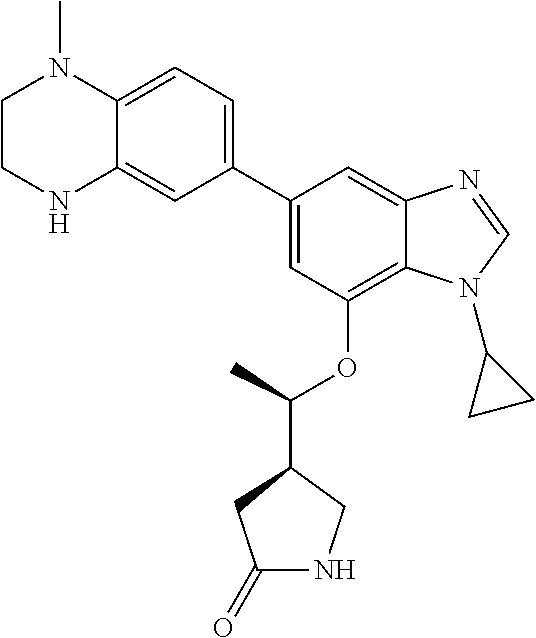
C1(C2=CC=C3C(=C2)NCCN3C)=CC(OC(C2CC(=O)NC2)C)=C2C(=C1)N=CN2C1CC1
